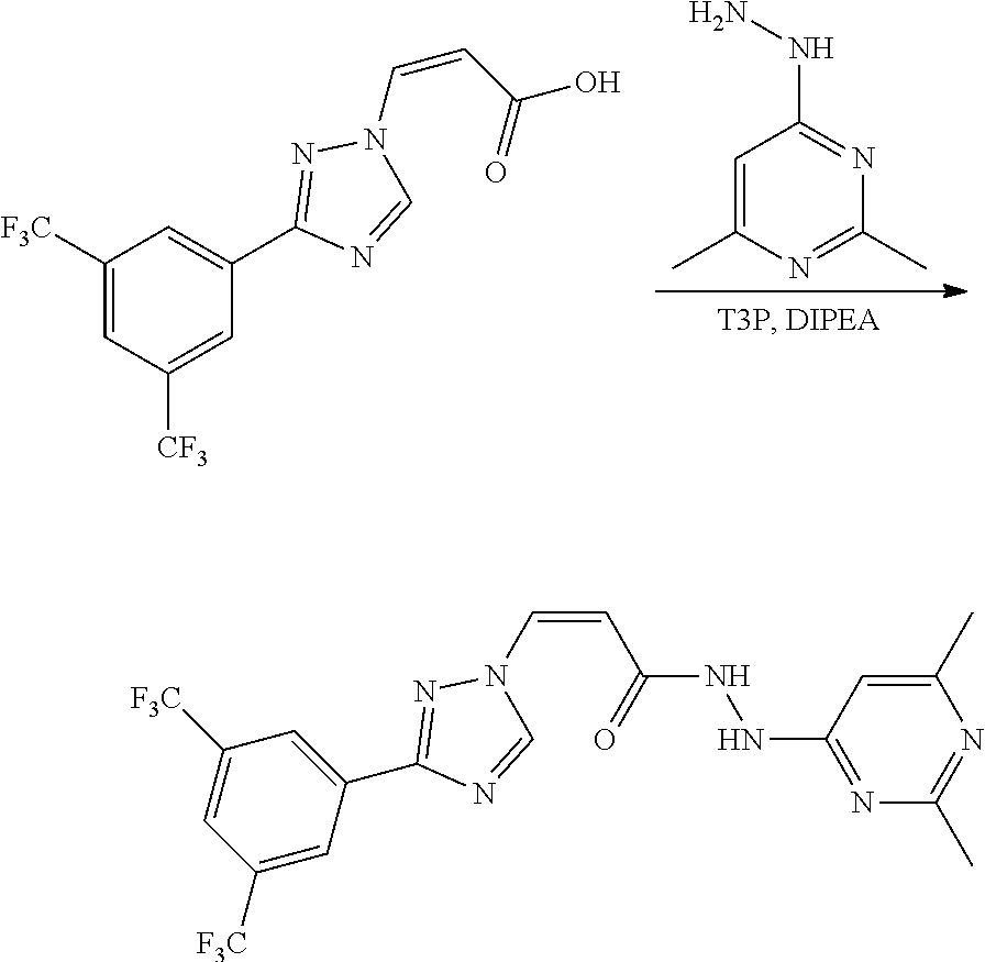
C1([F3C])=CC([CF3])=CC(C2=NN(C=CC(=O)O)C=N2)=C1.C1=C(C)N=C(C)N=C1NN.N1=CN(C=CC(=O)NNC2=NC(C)=NC(C)=C2)N=C1C1=CC([F3C])=CC([F3C])=C1
